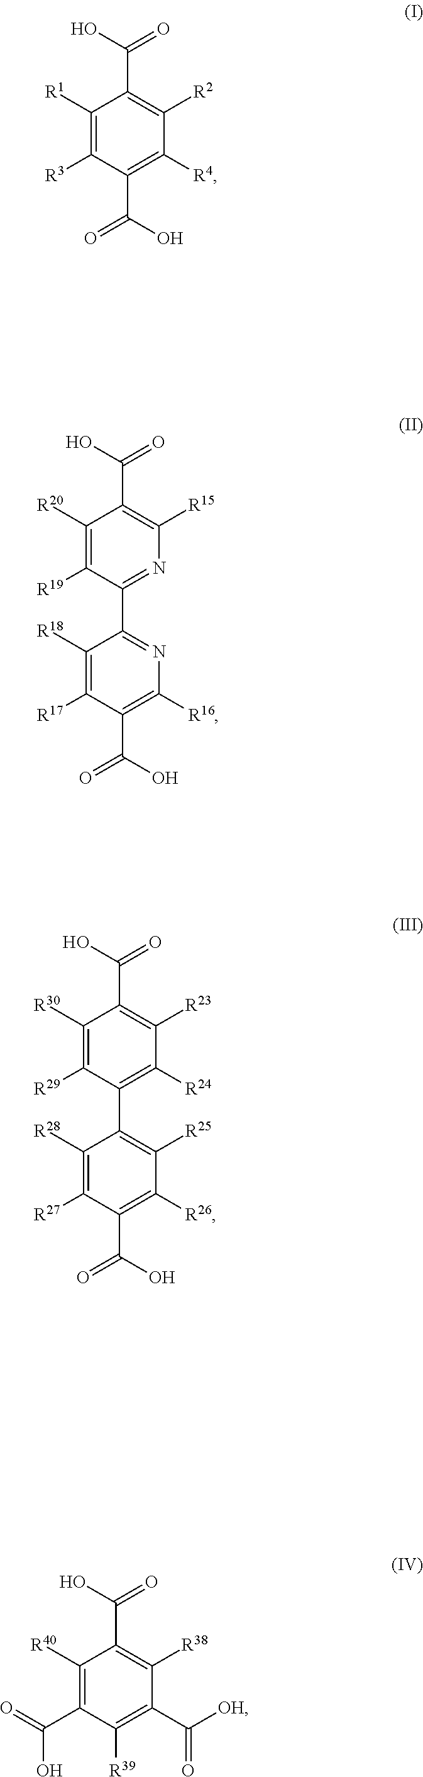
C1([R1])=C([R3])C(C(=O)O)=C([R4])C([R2])=C1C(=O)O.C1([R20])=C([R19])C(C2=NC([R16])=C(C(=O)O)C([R17])=C2[R18])=NC([R15])=C1C(=O)O.C1([R30])=C([R29])C(C2=C([R25])C([R26])=C(C(=O)O)C([R27])=C2[R28])=C([R24])C([R23])=C1C(=O)O.C1([R40])=C(C(O)=O)C([R39])=C(C(=O)[OH])C([R38])=C1C(=O)O
